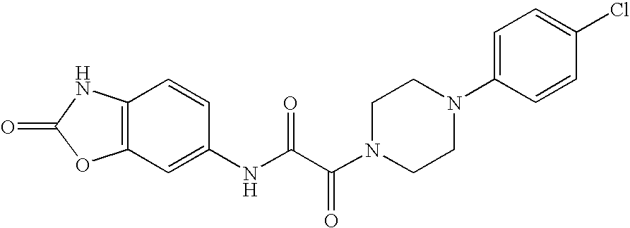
C12=C(C=CC(NC(C(N3CCN(C4=CC=C(Cl)C=C4)CC3)=O)=O)=C1)NC(=O)O2
